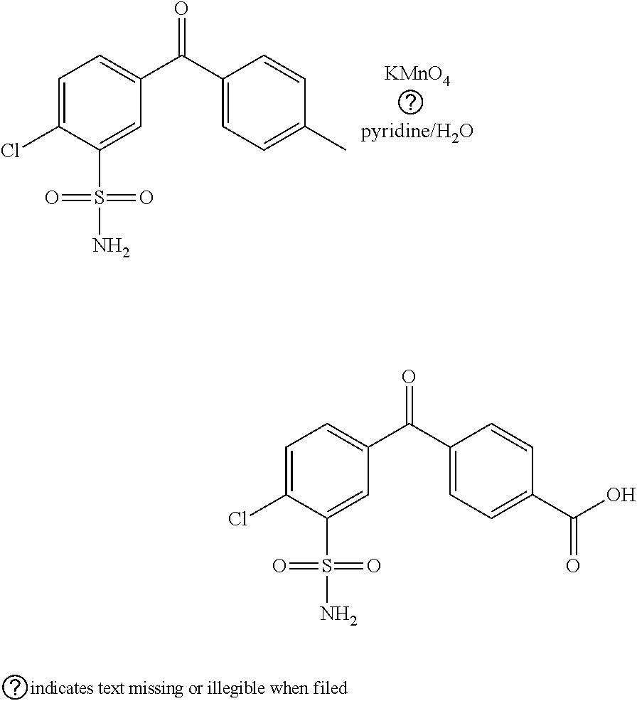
C1=C(Cl)C(S(=O)(=O)N)=CC(C(C2=CC=C(C)C=C2)=O)=C1.[KMnO4].C1=C(Cl)C(S(=O)(=O)N)=CC(C(C2=CC=C(C(=O)O)C=C2)=O)=C1
